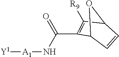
N([A1][Y1])C(=O)C1=C([R9])C2C=CC1O2
